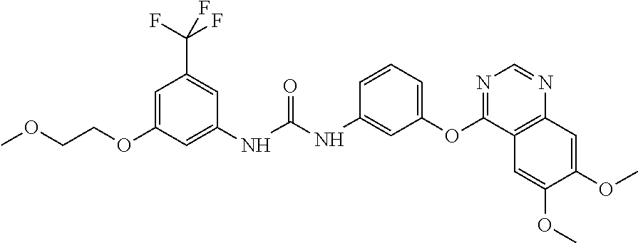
C1=C(OCCOC)C=C(NC(NC2=CC(OC3=NC=NC4=C3C=C(OC)C(OC)=C4)=CC=C2)=O)C=C1C(F)(F)F
